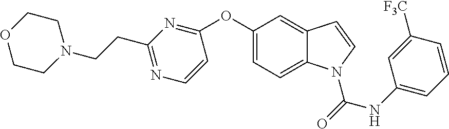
C12=CC(OC3=NC(CCN4CCOCC4)=NC=C3)=CC=C1N(C(NC1=CC=CC([F3C])=C1)=O)C=C2
